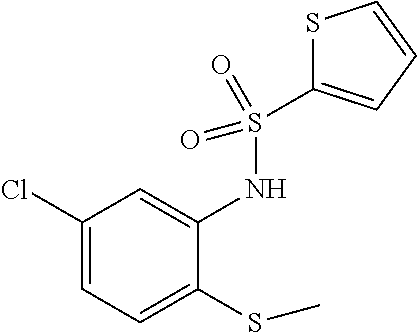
C1(Cl)=CC=C(SC)C(NS(=O)(=O)C2=CC=CS2)=C1
